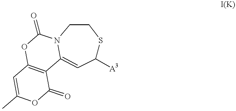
C1([A3])SCCN2C(=C1)C1=C(OC2=O)C=C(C)OC1=O
